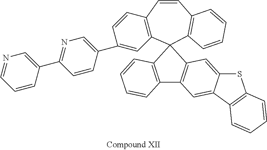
C12=C(C=CC3=C(C14C1=C(C=C5C(=C1)SC1=C5C=CC=C1)C1=C4C=CC=C1)C=C(C1=CN=C(C4=CN=CC=C4)C=C1)C=C3)C=CC=C2
